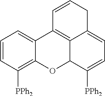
C1=CC([PPh2])=C2C(=C1)C1=C3C(O2)C([PPh2])=CC=C3CC=C1
